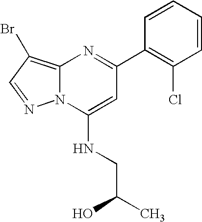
C12=C(Br)C=NN1C(NCC(C)O)=CC(C1=C(Cl)C=CC=C1)=N2
